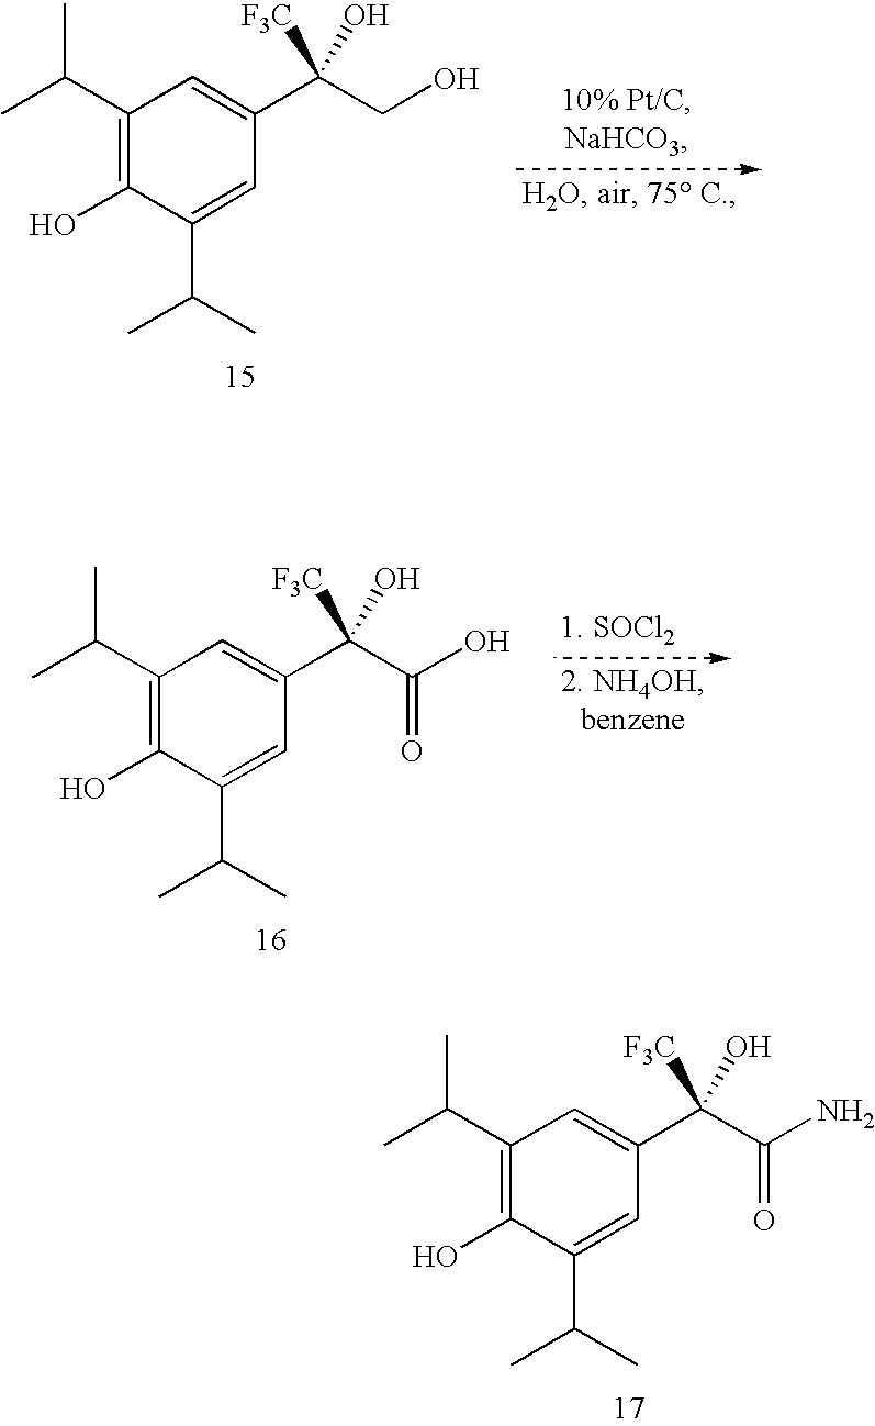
CC(C1=C(O)C(C(C)C)=CC(C(CO)([F3C])O)=C1)C.CC(C1=C(O)C(C(C)C)=CC(C(C(O)=O)([F3C])O)=C1)C.CC(C1=C(O)C(C(C)C)=CC(C(C(N)=O)([F3C])O)=C1)C
